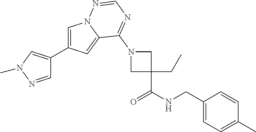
C1=C(C2=CN(C)N=C2)C=C2N1N=CN=C2N1CC(C(NCC2=CC=C(C)C=C2)=O)(CC)C1
